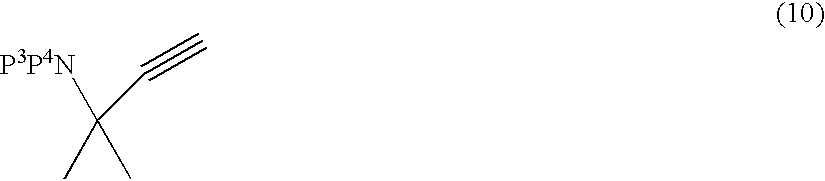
C([P3P4N])(C)(C)C#C
